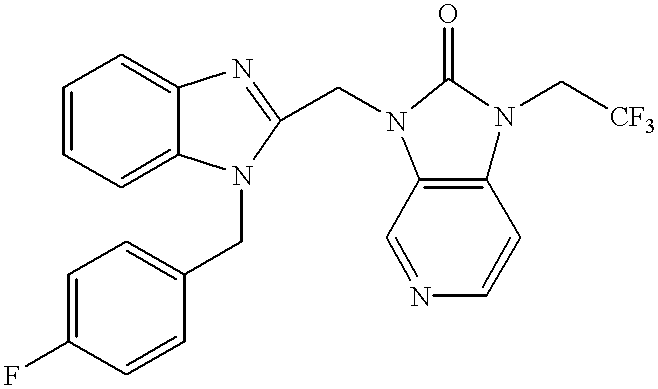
C1=CC=C2C(=C1)N=C(CN1C(=O)N(C[CF3])C3=C1C=NC=C3)N2CC1=CC=C(F)C=C1
